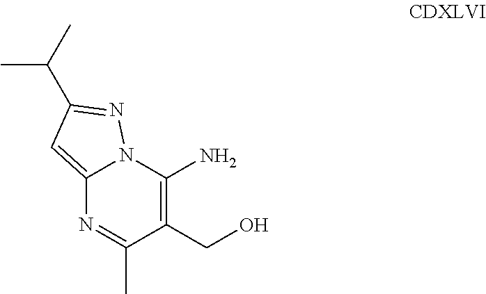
C12=CC(C(C)C)=NN1C(N)=C(CO)C(C)=N2
